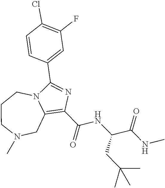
C1(C(NC(CC(C)(C)C)C(=O)NC)=O)=C2CN(C)CCCN2C(C2=CC(F)=C(Cl)C=C2)=N1
